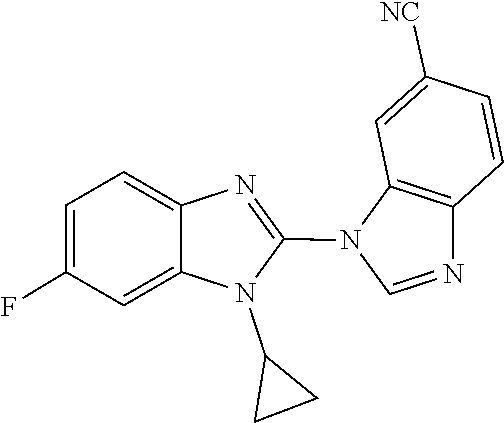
C1=NC2=C(N1C1=NC3=CC=C(F)C=C3N1C1CC1)C=C([NC])C=C2
